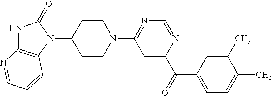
N1C2=C(N(C3CCN(C4=NC=NC(C(C5=CC=C(C)C(C)=C5)=O)=C4)CC3)C1=O)C=CC=N2
